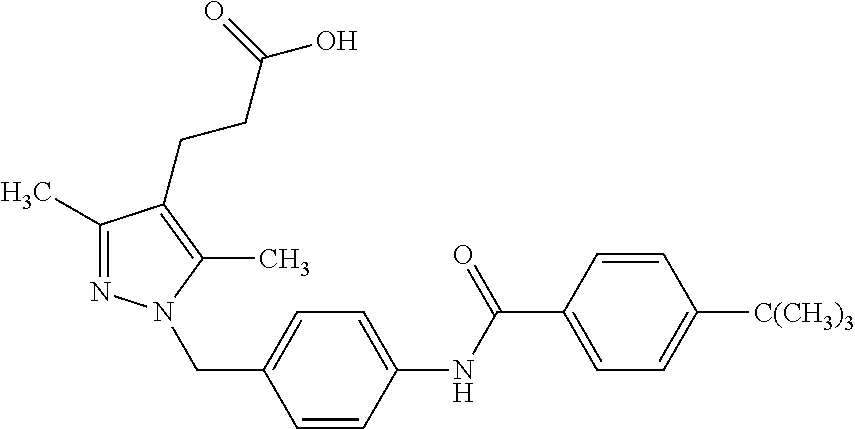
C1=CC([C(CH3)3])=CC=C1C(=O)NC1=CC=C(CN2N=C(C)C(CCC(O)=O)=C2C)C=C1
